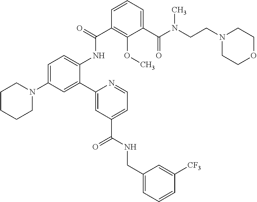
C1CCCN(C2=CC=C(NC(C3=C(OC)C(C(N(CCN4CCOCC4)C)=O)=CC=C3)=O)C(C3=CC(C(NCC4=CC=CC([CF3])=C4)=O)=CC=N3)=C2)C1
